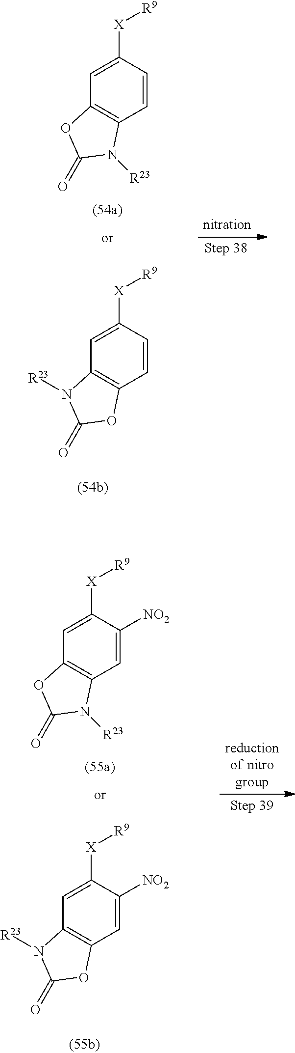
C1=C([X][R9])C=CC2=C1OC(=O)N2[R23].C1=C([X][R9])C=CC2=C1N([R23])C(=O)O2.C1=C([X][R9])C([NO2])=CC2=C1OC(=O)N2[R23].C1=C([X][R9])C([NO2])=CC2=C1N([R23])C(=O)O2
